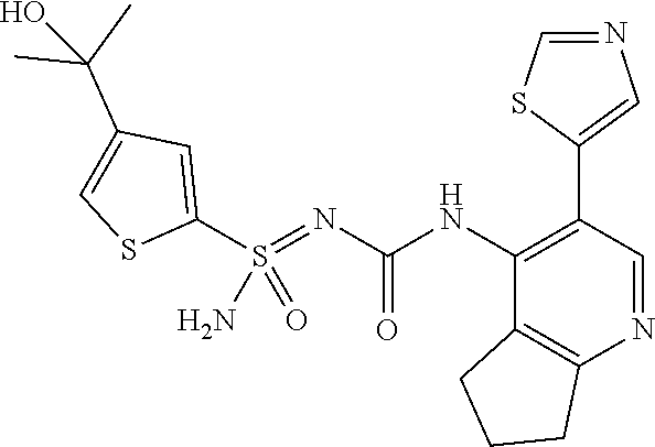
C1(C2=CN=CS2)=C(NC(N=S(C2=CC(C(C)(C)O)=CS2)(=O)N)=O)C2=C(N=C1)CCC2
